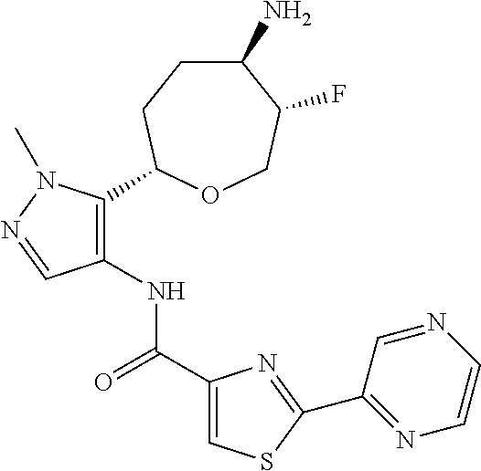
C1(N)CCC(C2=C(NC(C3=CSC(C4=NC=CN=C4)=N3)=O)C=NN2C)OCC1F
